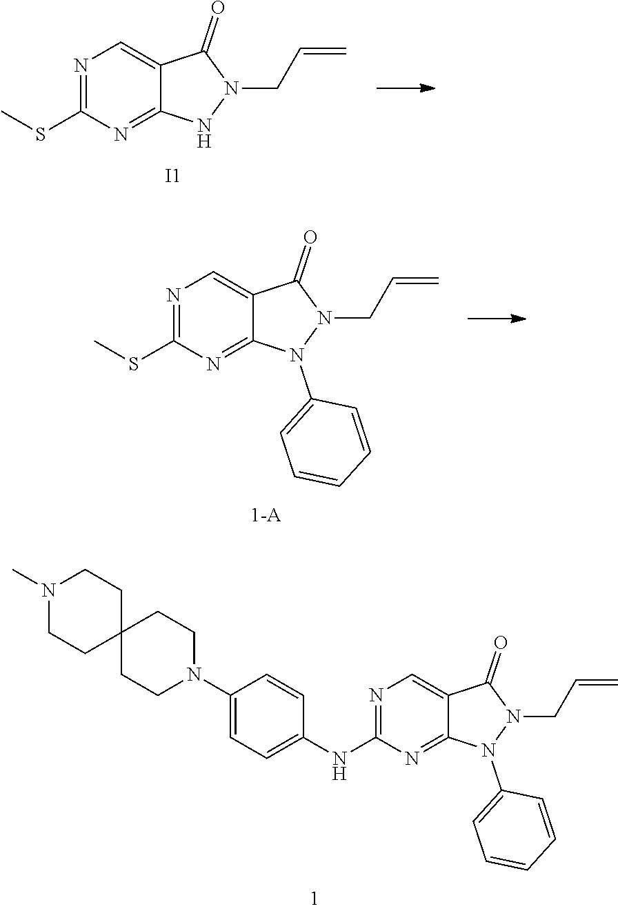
N1=C(SC)N=C2C(=C1)C(=O)N(CC=C)N2.[I1].N1=C(SC)N=C2C(=C1)C(=O)N(CC=C)N2C1=CC=CC=C1.N1=C(NC2=CC=C(N3CCC4(CC3)CCN(C)CC4)C=C2)N=C2C(=C1)C(=O)N(CC=C)N2C1=CC=CC=C1
